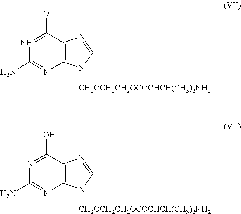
C12=C(C(O)=NC(N)=N1)N=CN2[CH2OCH2CH2OCOCHCH(CH3)2NH2].C12=C(C(O)=NC(N)=N1)N=CN2[CH2OCH2CH2OCOCHCH(CH3)2NH2]
